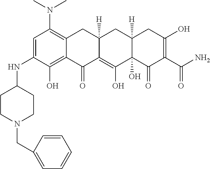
C1=C(NC2CCN(CC3=CC=CC=C3)CC2)C(O)=C2C(=C1N(C)C)CC1([H])C(=C(O)C3(O)C([H])(C1)CC(O)=C(C(N)=O)C3=O)C2=O
